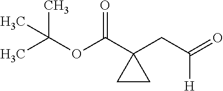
CC(OC(C1(CC([H])=O)CC1)=O)(C)C
